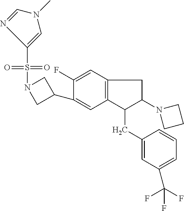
C1(C2=CC3=C(C=C2F)CC(N2CCC2)C3CC2=CC(C(F)(F)F)=CC=C2)CN(S(=O)(=O)C2=CN(C)C=N2)C1
